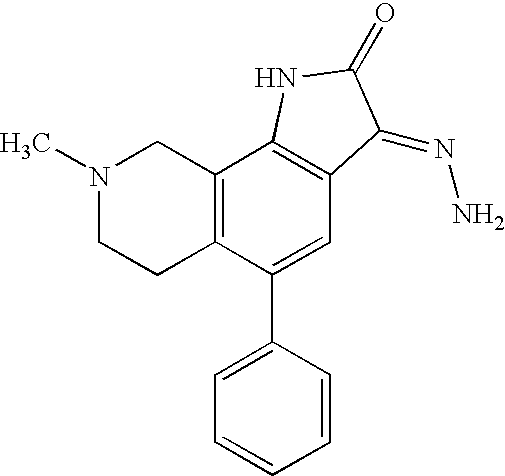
N1(C)CCC2=C(C1)C1=C(C=C2C2=CC=CC=C2)C(=NN)C(=O)N1
